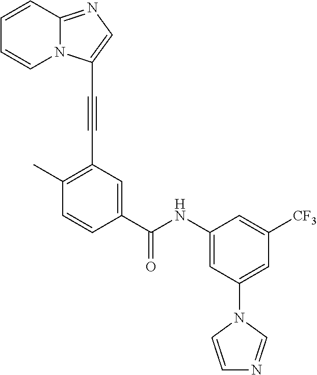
C1=CC2=NC=C(C#CC3=C(C)C=CC(C(NC4=CC(N5C=CN=C5)=CC([CF3])=C4)=O)=C3)N2C=C1
